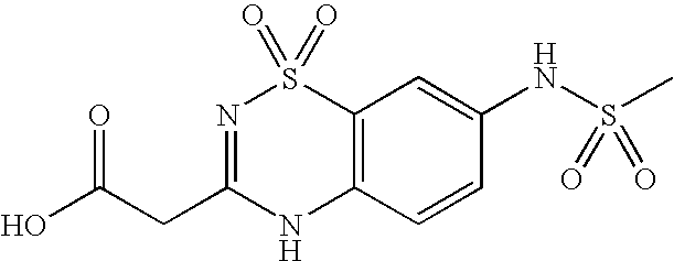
C12=C(C=CC(NS(C)(=O)=O)=C1)NC(CC(O)=O)=NS2(=O)=O
